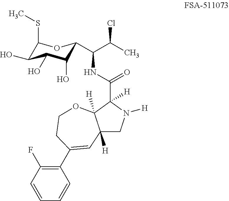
C1(SC)C(O)C(O)C(O)C(C(C(C)Cl)NC(C2([H])C3([H])C([H])(CN2[H])C=C(C2=C(F)C=CC=C2)CCO3)=O)O1
